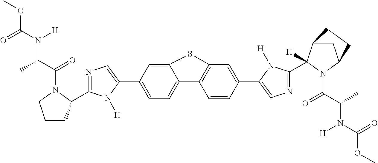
C1=C2C(=CC=C1C1=CN=C(C3CCCN3C(C(C)N(C(=O)OC)[H])=O)N1[H])C1=C(C=C(C3=CN=C(C4([H])C5CC(N4C(C(C)N(C(=O)OC)[H])=O)CC5)N3[H])C=C1)S2
